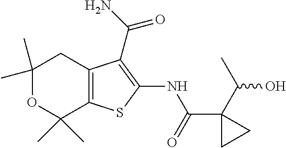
C1(C)(C)OC(C)(C)C2=C(C1)C(C(=O)N)=C(NC(=O)C1(C(C)O)CC1)S2
